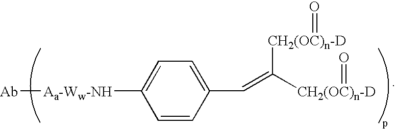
C1=CC(C=C([CH2(OC)n-D]=O)[CH2(OC)n-D]=O)=CC=C1[Aa-Ww-NH][Ab]
